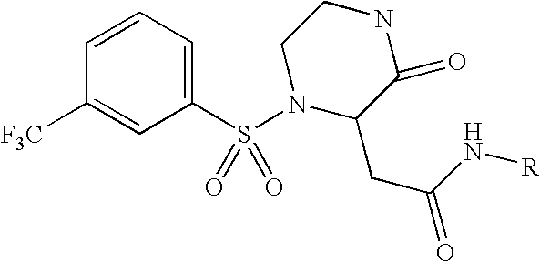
C1(S(N2C(CC(N[R])=O)C(=O)NCC2)(=O)=O)=CC=CC([F3C])=C1
